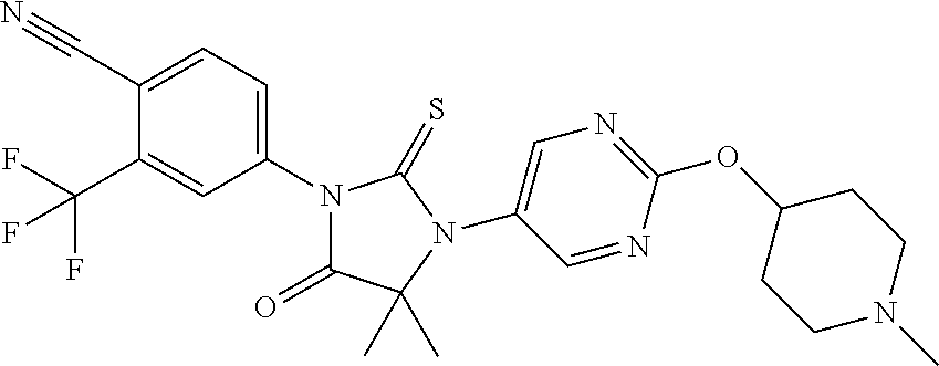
C1(C#N)=CC=C(N2C(=O)C(C)(C)N(C3=CN=C(OC4CCN(C)CC4)N=C3)C2=S)C=C1C(F)(F)F
